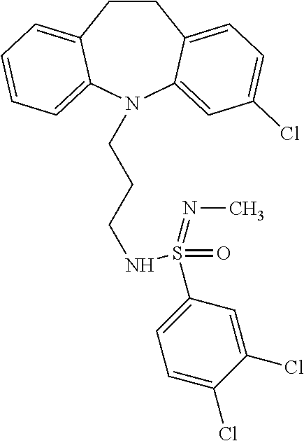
C1CC2=CC=C(Cl)C=C2N(CCCNS(C2=CC=C(Cl)C(Cl)=C2)(=O)=NC)C2=CC=CC=C12
